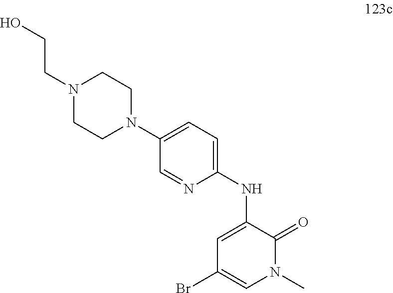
C1=C(NC2=CC=C(N3CCN(CCO)CC3)C=N2)C(=O)N(C)C=C1Br
